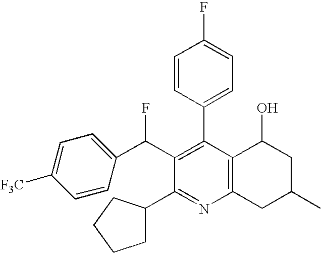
C1(C(F)C2=CC=C([F3C])C=C2)=C(C2=CC=C(F)C=C2)C2=C(N=C1C1CCCC1)CC(C)CC2O
